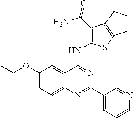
C1(OCC)=CC=C2C(=C1)C(NC1=C(C(N)=O)C3=C(S1)CCC3)=NC(C1=CC=CN=C1)=N2
